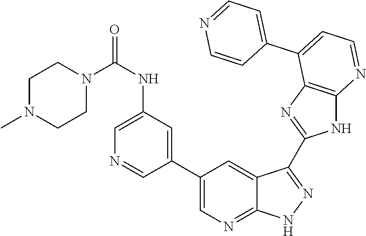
C1(NC(N2CCN(C)CC2)=O)=CN=CC(C2=CN=C3C(=C2)C(C2=NC4=C(N2)N=CC=C4C2=CC=NC=C2)=NN3)=C1
